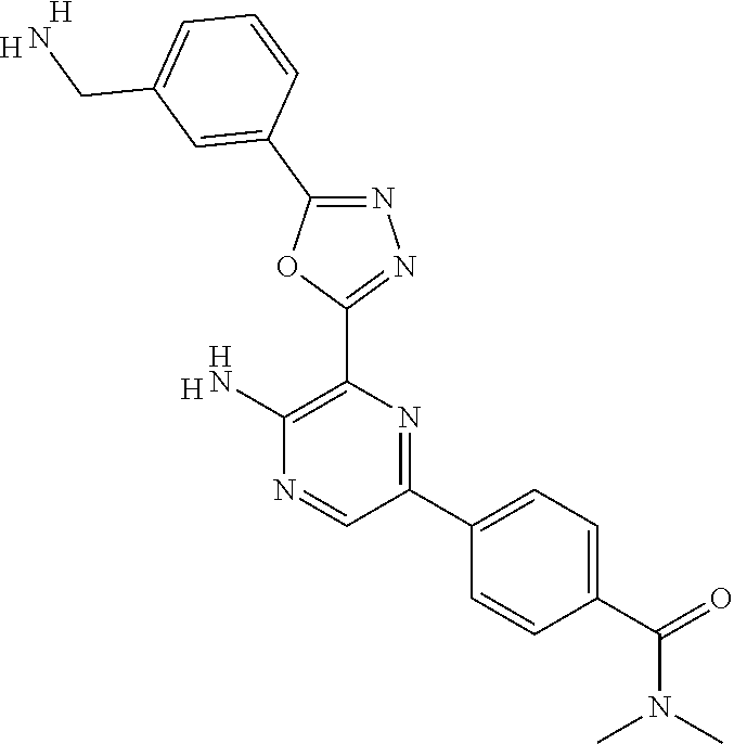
[H].C1(C2=CC=C(C(=O)N(C)C)C=C2)=NC(C2=NN=C(C3=CC(CN)=CC=C3)O2)=C(N)N=C1.[H].[H]
